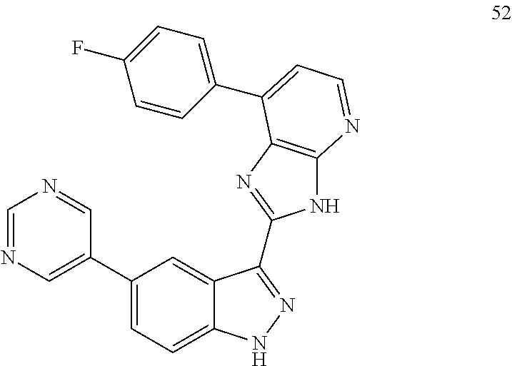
C1(C2=CC=C3C(=C2)C(C2=NC4=C(N2)N=CC=C4C2=CC=C(F)C=C2)=NN3)=CN=CN=C1
